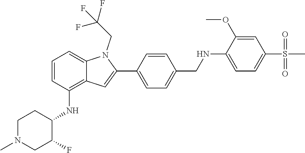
C1=C2C(=C(NC3C(F)CN(C)CC3)C=C1)C=C(C1=CC=C(CNC3=CC=C(S(C)(=O)=O)C=C3OC)C=C1)N2CC(F)(F)F
